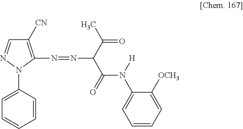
C1([CN])=C(N=NC(C(=O)N(C2=CC=CC=C2[OCH3])[H])C(C)=O)N(C2=CC=CC=C2)N=C1
